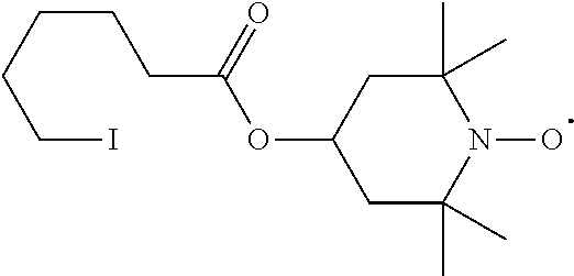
C(C(OC1CC(C)(C)N(O)C(C)(C)C1)=O)CCCCI
